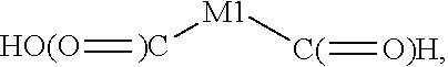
[HO(O]=[)C][M1][C(]=[O)H]
